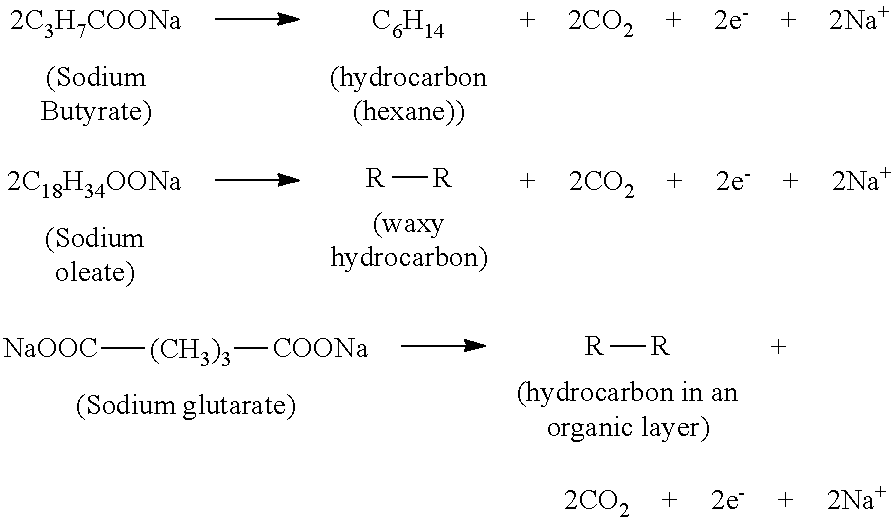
[C6H14].[R][R].[NaOOC][(CH3)3][COONa].[R][R]
